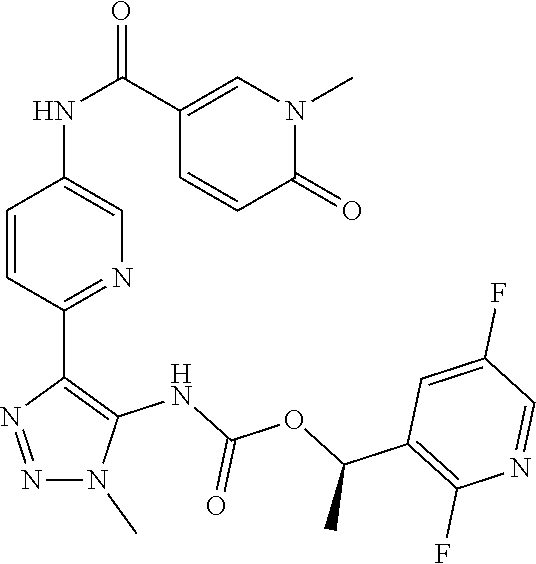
N1(C)N=NC(C2=NC=C(NC(C3=CN(C)C(=O)C=C3)=O)C=C2)=C1NC(OC(C1=C(F)N=CC(F)=C1)C)=O
